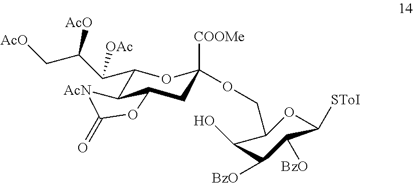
C1(C(C(C[AcO])[AcO])[OAc])C2C(CC([COOMe])(OCC3C(O)C([BzO])C([BzO])C([SToI])O3)O1)OC(=O)[AcN]2
